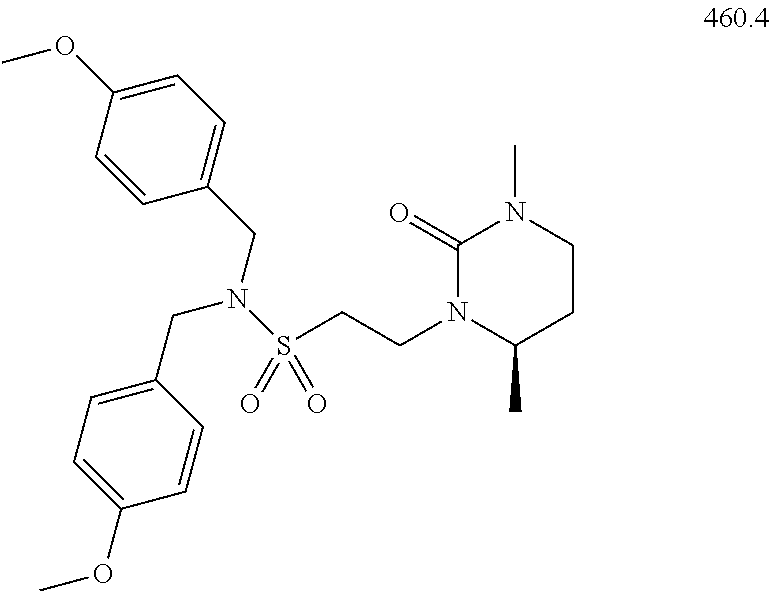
C1=C(OC)C=CC(CN(S(=O)(CCN2C(C)CCN(C)C2=O)=O)CC2=CC=C(OC)C=C2)=C1
